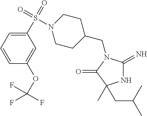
N1C(=N)N(CC2CCN(S(C3=CC=CC(OC(F)(F)F)=C3)(=O)=O)CC2)C(=O)C1(CC(C)C)C
